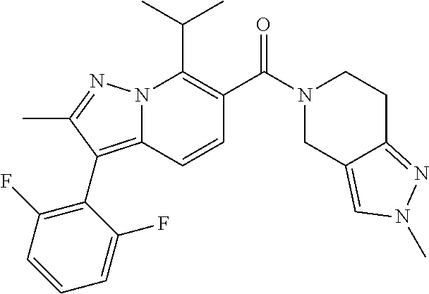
CC(C)C1=C(C(N2CCC3=NN(C)C=C3C2)=O)C=CC2=C(C3=C(F)C=CC=C3F)C(C)=NN12
